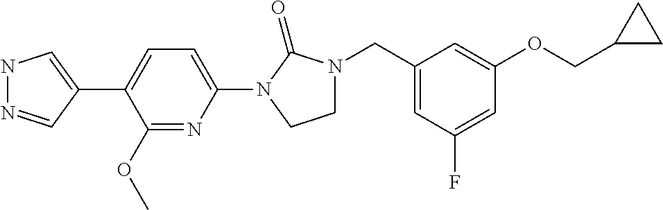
N1N=CC(C2=CC=C(N3C(=O)N(CC4=CC(F)=CC(OCC5CC5)=C4)CC3)N=C2OC)=C1
